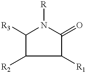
C1([R3])C([R2])C([R1])C(=O)N1[R]
